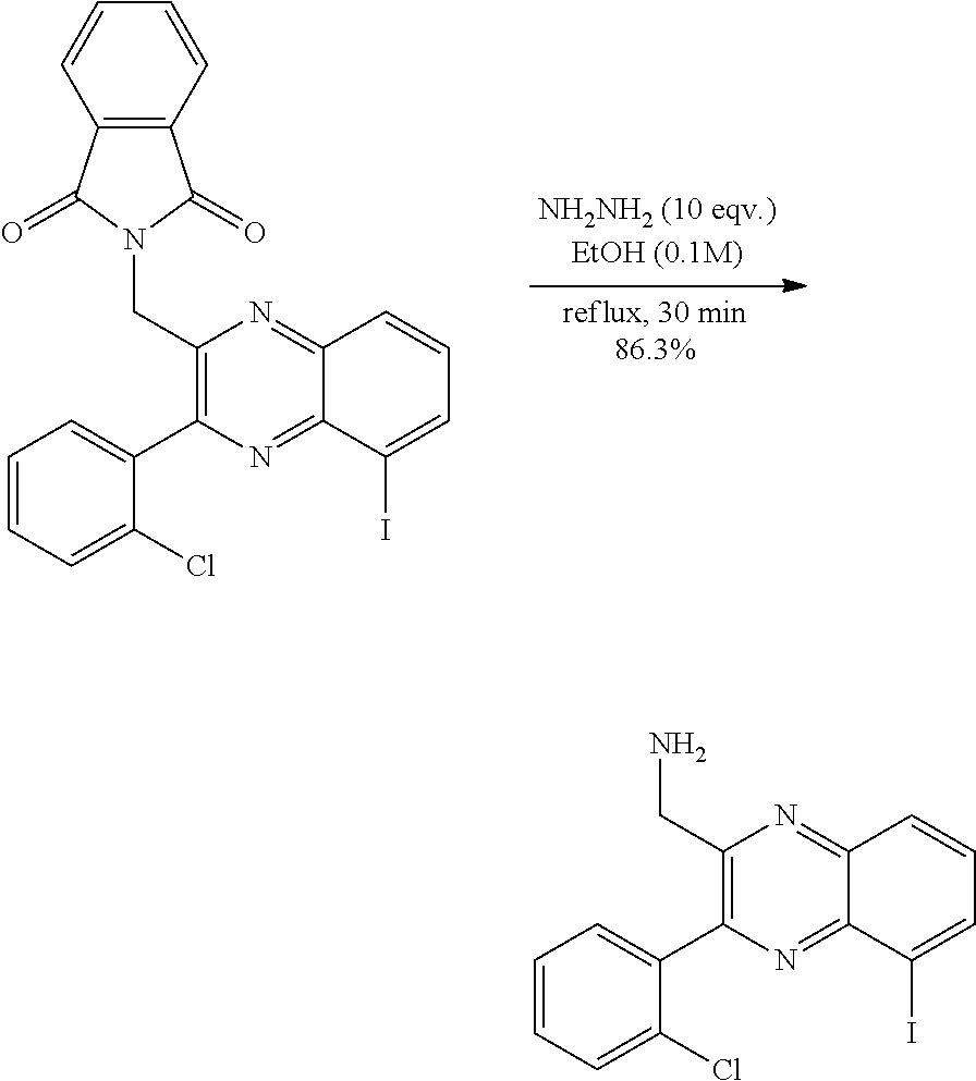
C12=C(C=CC=C1)C(=O)N(CC1=C(C3=CC=CC=C3Cl)N=C3C(=N1)C=CC=C3I)C2=O.NCC1=C(C2=CC=CC=C2Cl)N=C2C(=N1)C=CC=C2I
